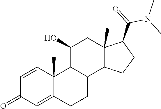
C1=CC2(C)C(=CC1=O)CCC1C2C(O)CC2(C)C1CCC2C(=O)N(C)C
